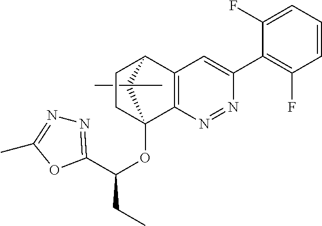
C1(C)(C)C2(OC(CC)C3=NN=C(C)O3)CCC1C1=C2N=NC(C2=C(F)C=CC=C2F)=C1
